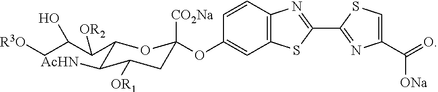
C1(C(C(C[R3O])O)[OR2])C([AcHN])C([OR1])CC([CO2Na])(OC2=CC3=C(C=C2)N=C(C2=NC(C([ONa])=O)=CS2)S3)O1
